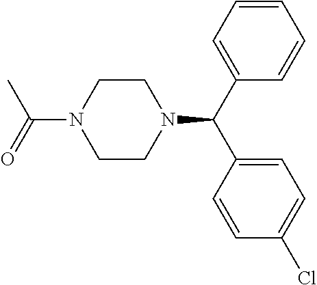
C1(C(N2CCN(C(=O)C)CC2)C2=CC=C(Cl)C=C2)=CC=CC=C1
